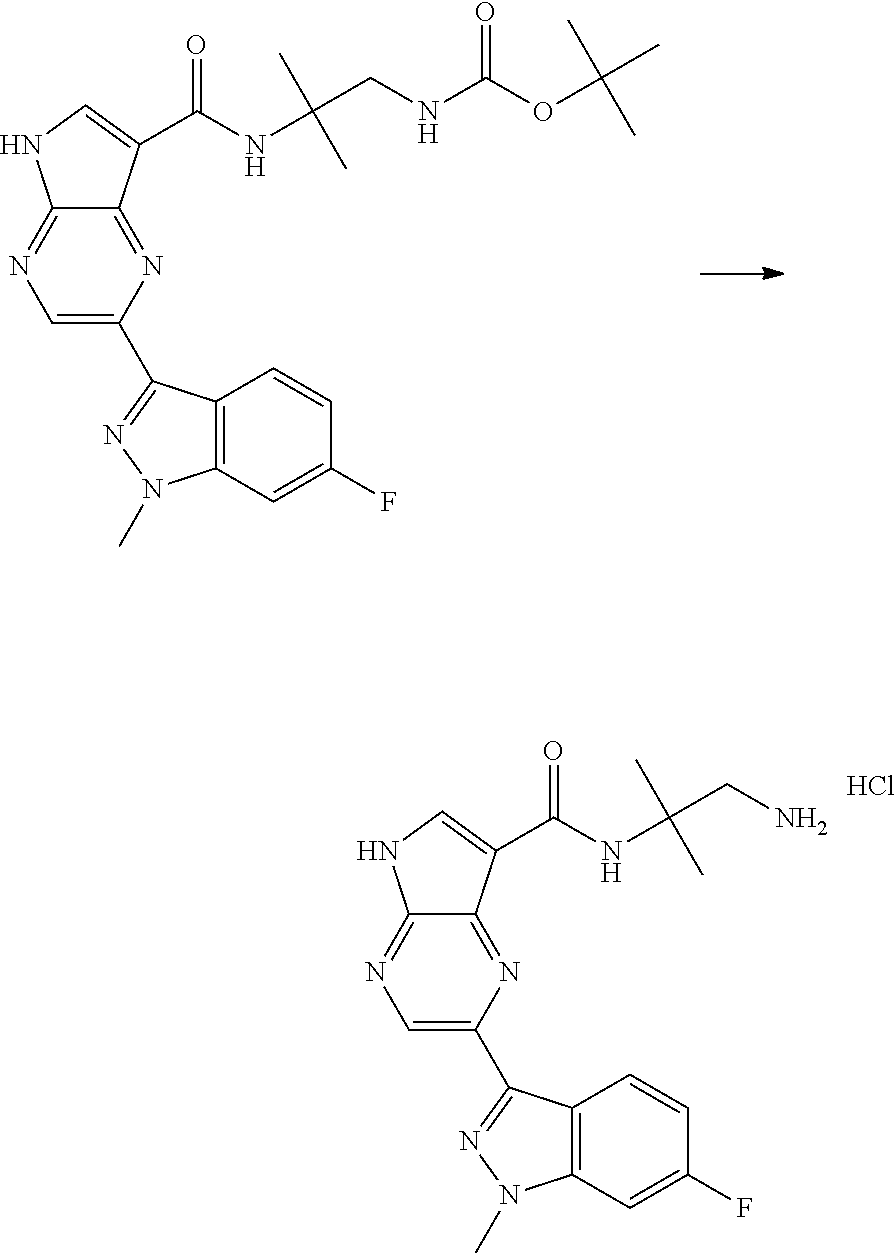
C1=C(C2=NN(C)C3=C2C=CC(F)=C3)N=C2C(=N1)NC=C2C(NC(C)(C)CNC(OC(C)(C)C)=O)=O.C1=C(C2=NN(C)C3=C2C=CC(F)=C3)N=C2C(=N1)NC=C2C(NC(C)(C)CN)=O.Cl
